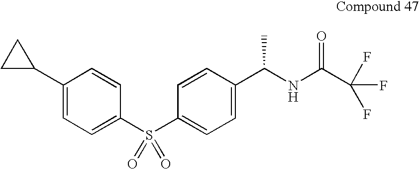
C1(C2CC2)=CC=C(S(C2=CC=C(C(NC(C(F)(F)F)=O)C)C=C2)(=O)=O)C=C1
